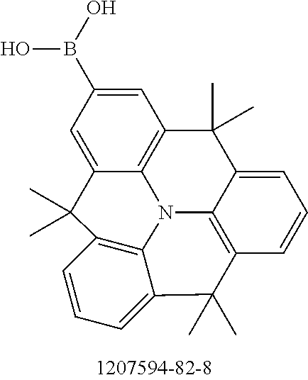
C1=C(B(O)O)C=C2C3=C1C(C)(C)C1=CC=CC4=C1N3C1=C(C=CC=C1C4(C)C)C2(C)C
